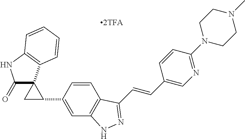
C1(=O)C2(C3=C(N1)C=CC=C3)CC2C1=CC2=C(C=C1)C(C=CC1=CN=C(N3CCN(C)CC3)C=C1)=NN2
